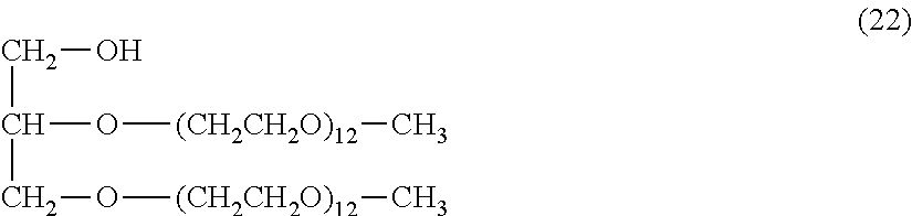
C(C(O[(CH2CH2O)12]C)CO[(CH2CH2O)12]C)O
